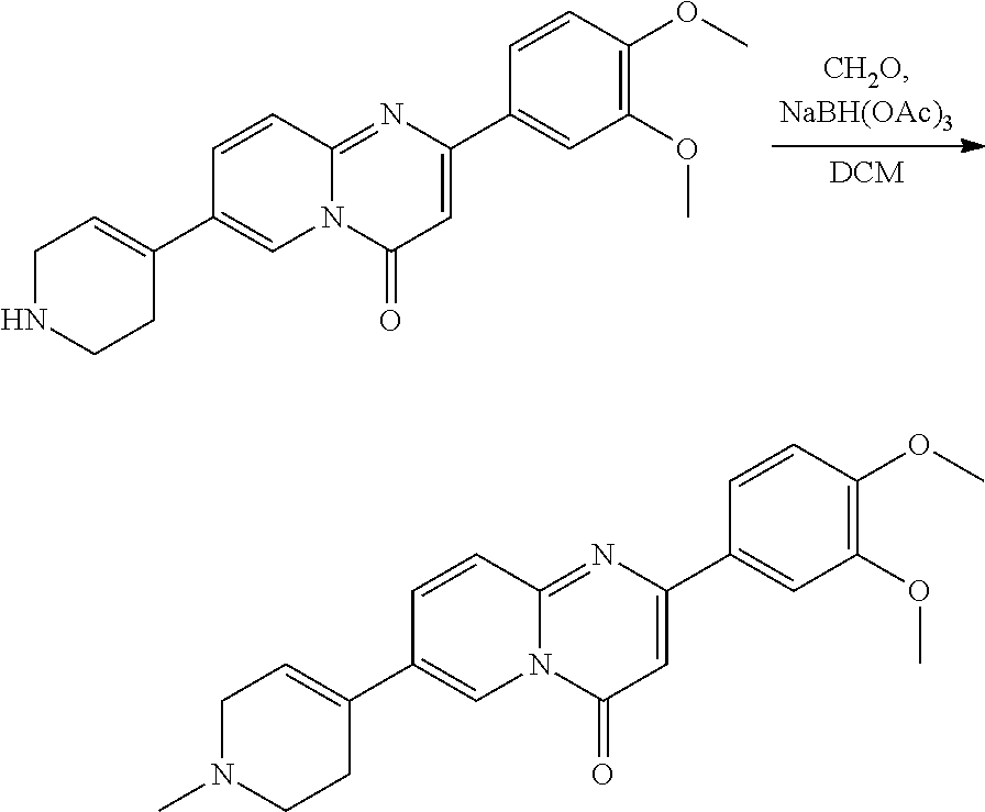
C1=CC2=NC(C3=CC(OC)=C(OC)C=C3)=CC(=O)N2C=C1C1=CCNCC1.C1=CC2=NC(C3=CC(OC)=C(OC)C=C3)=CC(=O)N2C=C1C1=CCN(C)CC1
